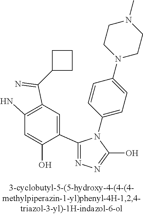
N1=C(C2=CC(C(=N)C3CCC3)=C(N)C=C2O)N(C2=CC=C(N3CCN(C)CC3)C=C2)C(O)=N1
